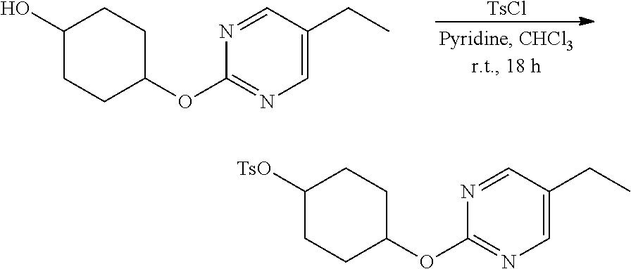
[TsCl].C1(O)CCC(OC2=NC=C(CC)C=N2)CC1.C1([TsO])CCC(OC2=NC=C(CC)C=N2)CC1
